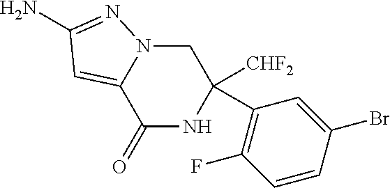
C1(C2=C(F)C=CC(Br)=C2)([CHF2])CN2C(=CC(N)=N2)C(=O)N1
